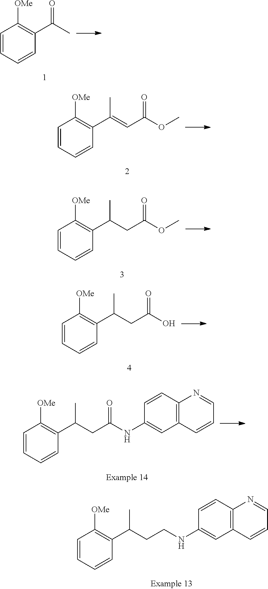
O(C)C(C=C(C)C1=C([OMe])C=CC=C1)=O.C1=CC([OMe])=C(C(C)CC(=O)OC)C=C1.C1([OMe])=C(C(C)CC(=O)O)C=CC=C1.C1=C(NC(CC(C2=C([OMe])C=CC=C2)C)=O)C=CC2=C1C=CC=N2.C1=C(NCCC(C2=C([OMe])C=CC=C2)C)C=CC2=C1C=CC=N2.C1=CC([OMe])=C(C(=O)C)C=C1
